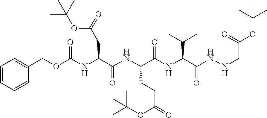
C1=CC=CC(COC(NC(C(NC(C(NC(C(NNCC(OC(C)(C)C)=O)=O)C(C)C)=O)CCC(=O)OC(C)(C)C)=O)CC(=O)OC(C)(C)C)=O)=C1
